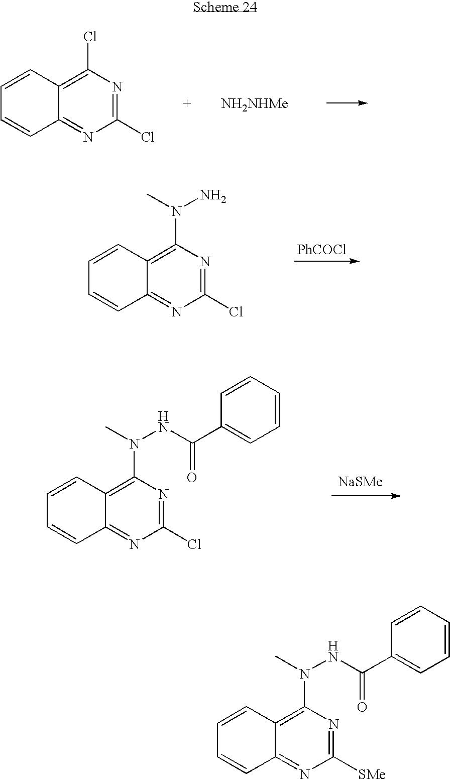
C1=CC2=C(Cl)N=C(Cl)N=C2C=C1.[NH2NHMe].C1=CC2=C(N(C)N)N=C(Cl)N=C2C=C1.[PhCOCl].C1=CC2=C(N(C)NC(C3=CC=CC=C3)=O)N=C(Cl)N=C2C=C1.[NaSMe].C1=CC2=C(N(C)NC(C3=CC=CC=C3)=O)N=C([SMe])N=C2C=C1
